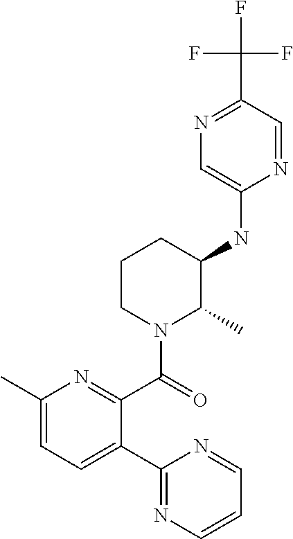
C1(C)=CC=C(C2=NC=CC=N2)C(C(=O)N2C(C)C(NC3=CN=C(C(F)(F)F)C=N3)CCC2)=N1
